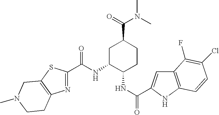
N(C1C(NC(=O)C2=CC3=C(N2)C=CC(Cl)=C3F)CCC(C(=O)N(C)C)C1)C(=O)C1=NC2=C(S1)CN(C)CC2
